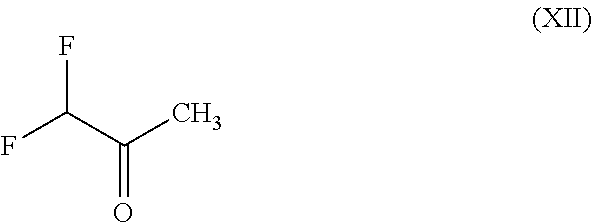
FC(F)C(=O)C
